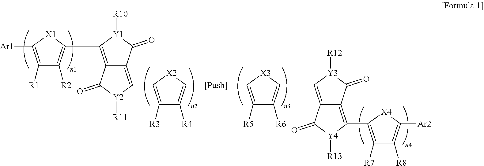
C1([R1])=C([Ar1])[X1]C(C2=C3C(=C(C4=C([R3])C([R4])=C([[Push]]C5=C([R5])C([R6])=C(C6=C7C(=C(C8=C([R7])C([R8])=C([Ar2])[X4]8)[Y4]([R13])C7=O)C(=O)[Y3]6[R12])[X3]5)[X2]4)[Y2]([R11])C3=O)C(=O)[Y1]2[R10])=C1[R2]
